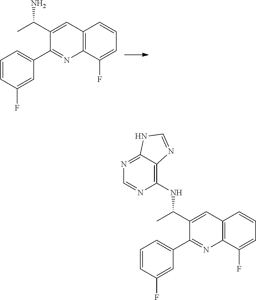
NC(C1=CC2=C(N=C1C1=CC=CC(F)=C1)C(F)=CC=C2)C.C1(NC(C2=CC3=C(N=C2C2=CC=CC(F)=C2)C(F)=CC=C3)C)=C2C(=NC=N1)NC=N2
